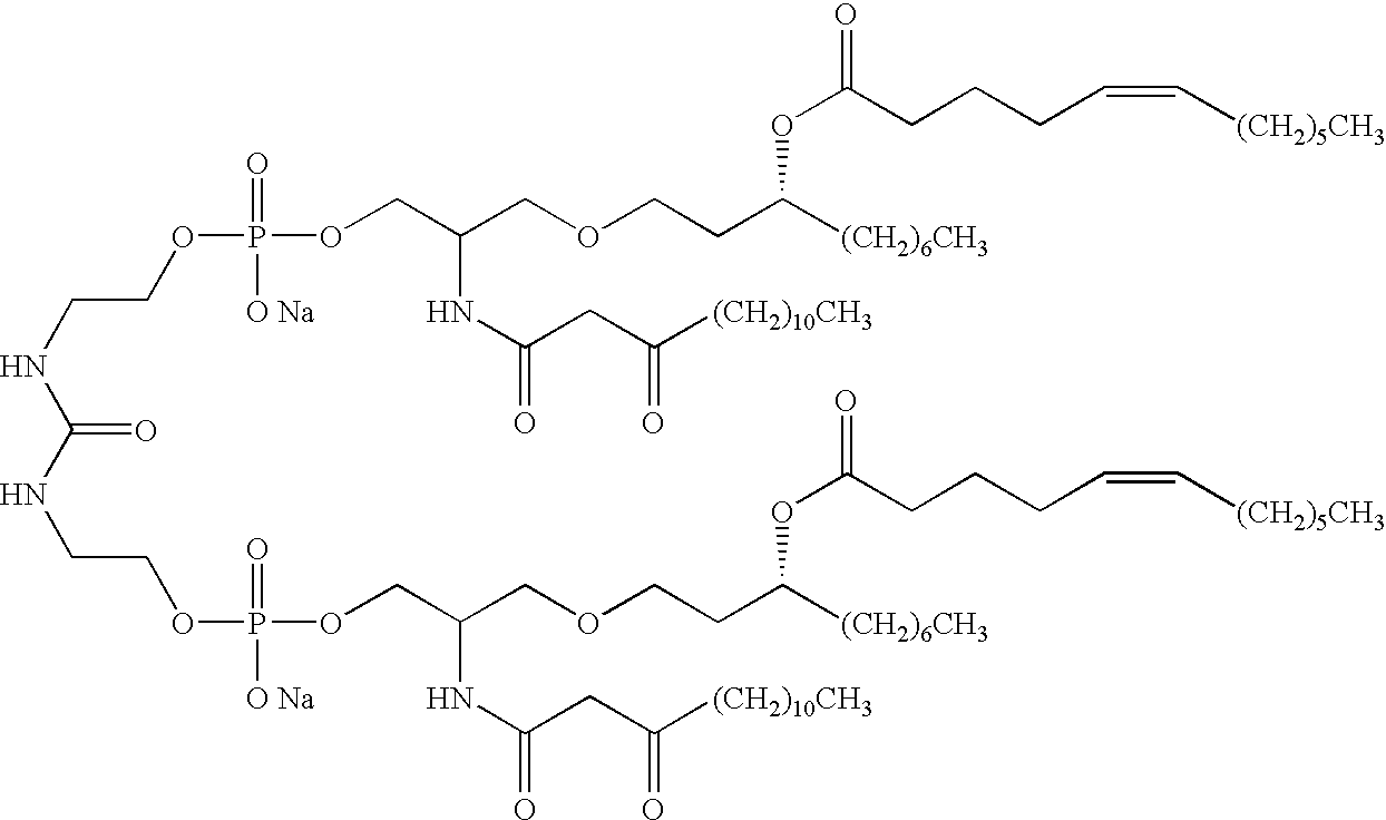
C(CNC(=O)NCCOP(OCC(COCCC([(CH2)6CH3])OC(=O)CCCC=C[(CH2)5CH3])NC(=O)CC([(CH2)10CH3])=O)(=O)[O Na])OP(OCC(COCCC([(CH2)6CH3])OC(=O)CCCC=C[(CH2)5CH3])NC(=O)CC([(CH2)10CH3])=O)(=O)[O Na]
